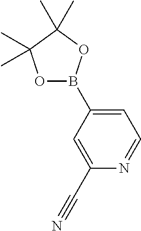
C1=C(C#N)N=CC=C1B1OC(C)(C)C(C)(C)O1
